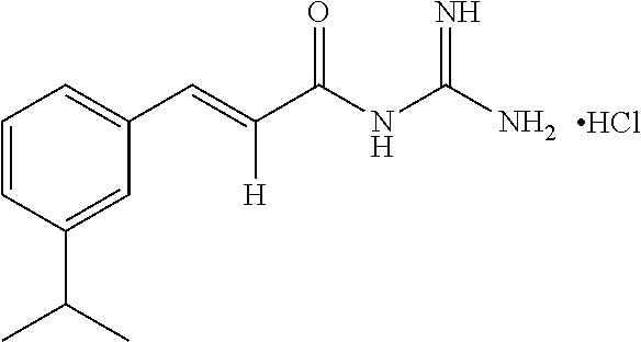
C1=CC(C(C)C)=CC(C=C(C(NC(N)=N)=O)[H])=C1.Cl
